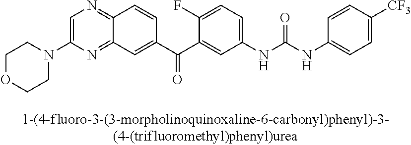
C1OCCN(C2=CN=C3C(=N2)C=C(C(C2=CC(NC(NC4=CC=C([CF3])C=C4)=O)=CC=C2F)=O)C=C3)C1
